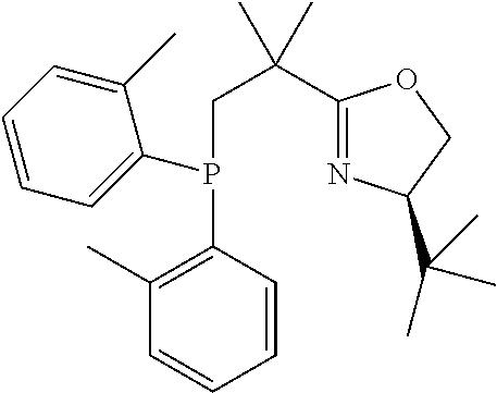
C1=CC=C(C)C(P(CC(C2=NC(C(C)(C)C)CO2)(C)C)C2=C(C)C=CC=C2)=C1
